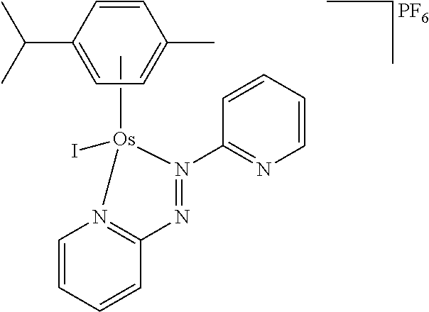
C[Os]1(I)N2=C(C=CC=C2)N=N1C1=NC=CC=C1.C(C1=CC=C(C)C=C1)(C)C.[PF6]
